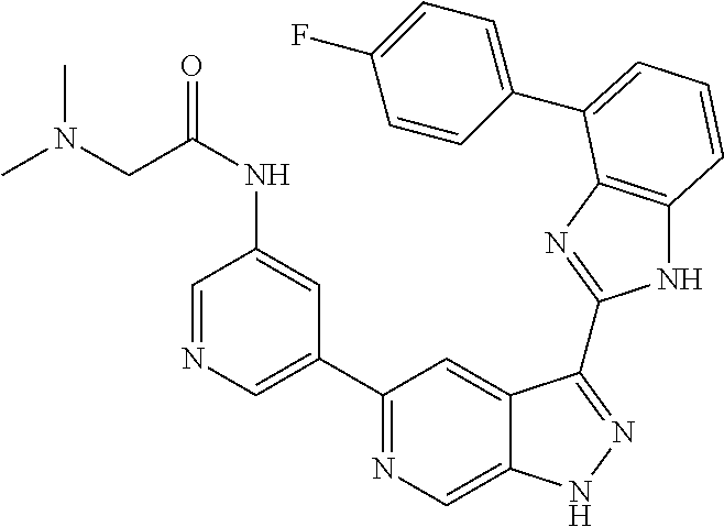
C1(C2=NC=C3C(=C2)C(C2=NC4=C(N2)C=CC=C4C2=CC=C(F)C=C2)=NN3)=CN=CC(NC(=O)CN(C)C)=C1
